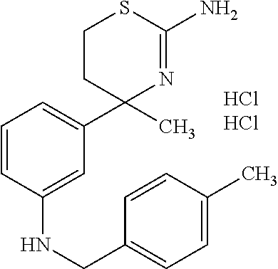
C1=C(NCC2=CC=C(C)C=C2)C=CC=C1C1(C)N=C(N)SCC1
